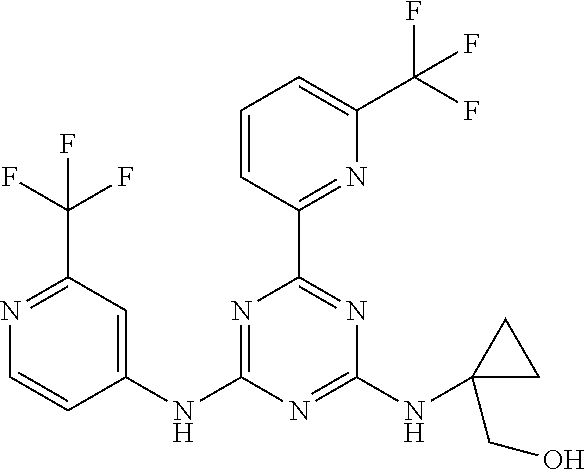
C1(NC2=NC(C3=NC(C(F)(F)F)=CC=C3)=NC(NC3(CO)CC3)=N2)=CC(C(F)(F)F)=NC=C1
